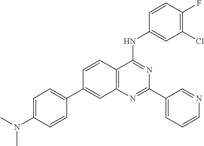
C12=C(N=C(C3=CC=CN=C3)N=C1NC1=CC(Cl)=C(F)C=C1)C=C(C1=CC=C(N(C)C)C=C1)C=C2
